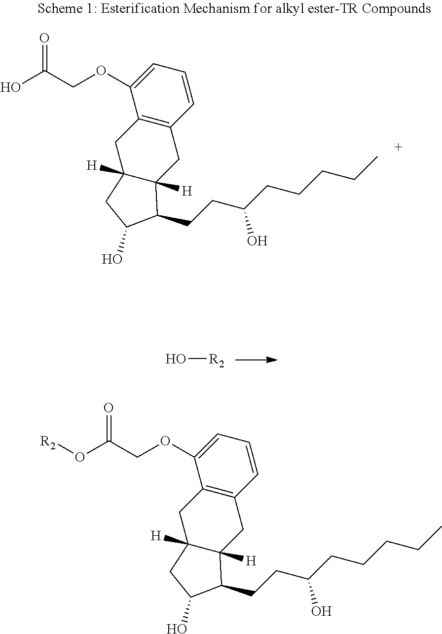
OC(COC1=CC=CC2=C1CC1([H])C([H])(C2)C(CCC(CCCCC)O)C(O)C1)=O.O[R2].O(C(COC1=CC=CC2=C1CC1([H])C([H])(C2)C(CCC(CCCCC)O)C(O)C1)=O)[R2]
